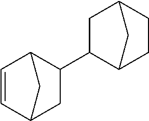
C1=CC2C(C3C4CCC(C3)C4)CC1C2
